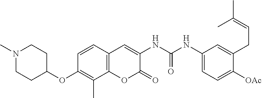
N1(C)CCC(OC2=C(C)C3=C(C=C2)C=C(NC(NC2=CC=C([OAc])C(CC=C(C)C)=C2)=O)C(=O)O3)CC1
